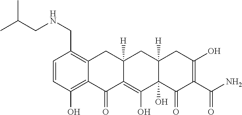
C1=CC(O)=C2C(=C1CNCC(C)C)CC1([H])C(=C(O)C3(O)C([H])(C1)CC(O)=C(C(N)=O)C3=O)C2=O
